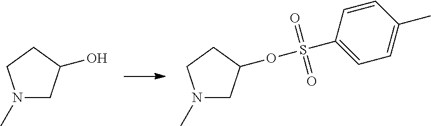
N1(C)CC(O)CC1.N1(C)CC(OS(C2=CC=C(C)C=C2)(=O)=O)CC1
